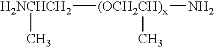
[H2NCHCH2]([(OCH2CH)x](N)C)C
